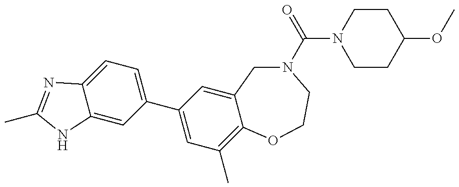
C12=CC(C3=CC(C)=C4C(=C3)CN(C(=O)N3CCC(OC)CC3)CCO4)=CC=C1N=C(C)N2
